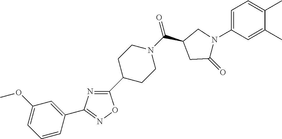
N1=C(C2CCN(C(=O)C3CC(=O)N(C4=CC=C(C)C(C)=C4)C3)CC2)ON=C1C1=CC(OC)=CC=C1
